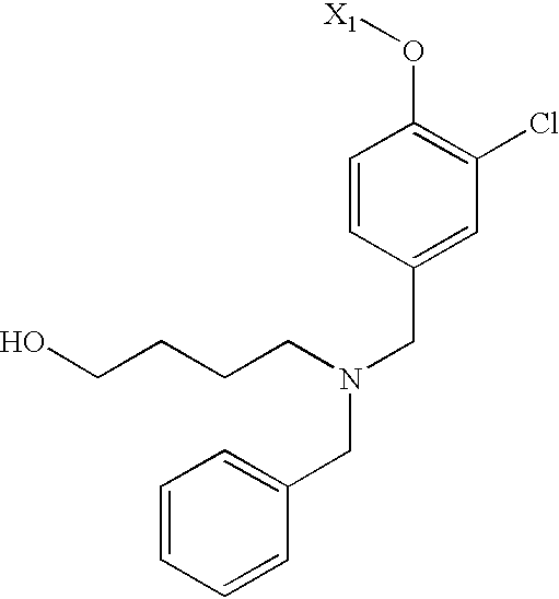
C1=CC(CN(CC2=CC=CC=C2)CCCCO)=CC(Cl)=C1O[X1]
